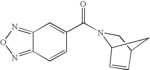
C12=NON=C1C=CC(C(=O)N1C3CC(C1)C=C3)=C2
